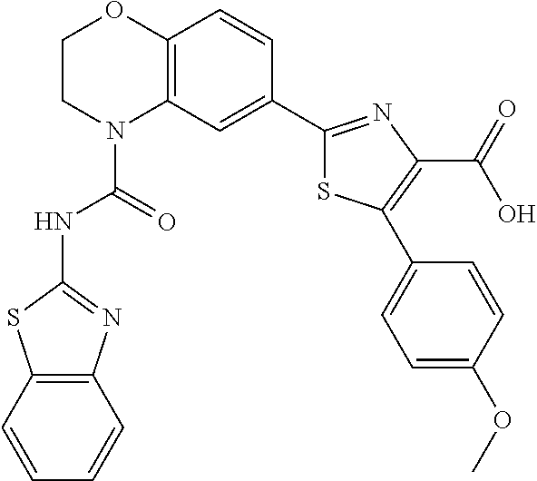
C1CN(C(=O)NC2=NC3=C(S2)C=CC=C3)C2=C(O1)C=CC(C1=NC(C(=O)O)=C(C3=CC=C(OC)C=C3)S1)=C2
